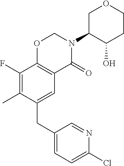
C1(CC2=CC3=C(C(F)=C2C)OCN(C2C(O)CCOC2)C3=O)=CC=C(Cl)N=C1
